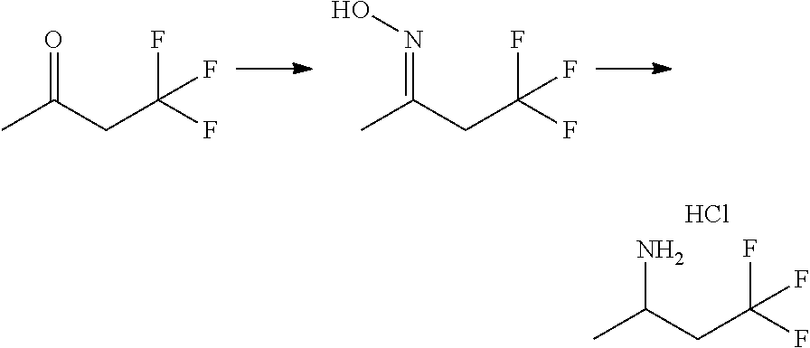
O=C(CC(F)(F)F)C.N(=C(CC(F)(F)F)C)O.NC(CC(F)(F)F)C.Cl
